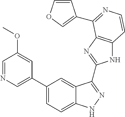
C1(C2=CN=CC(OC)=C2)=CC=C2C(=C1)C(C1=NC3=C(N1)C=CN=C3C1=COC=C1)=NN2
